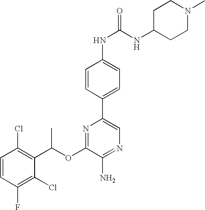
C1=CC(Cl)=C(C(OC2=NC(C3=CC=C(NC(NC4CCN(C)CC4)=O)C=C3)=CN=C2N)C)C(Cl)=C1F
